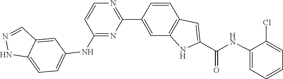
C1(Cl)=CC=CC=C1NC(C1=CC2=C(C=C(C3=NC=CC(NC4=CC=C5C(=C4)C=NN5)=N3)C=C2)N1)=O
